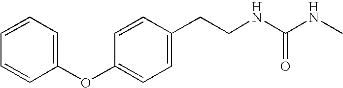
C(NC(NC)=O)CC1=CC=C(OC2=CC=CC=C2)C=C1
